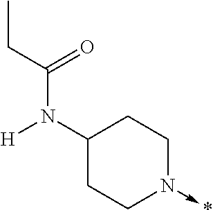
C1(N(C(CC)=O)[H])CCN(->*)CC1
